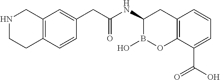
C12=C(C(C(O)=O)=CC=C1)OB(O)C(NC(=O)CC1=CC3=C(C=C1)CCNC3)C2
